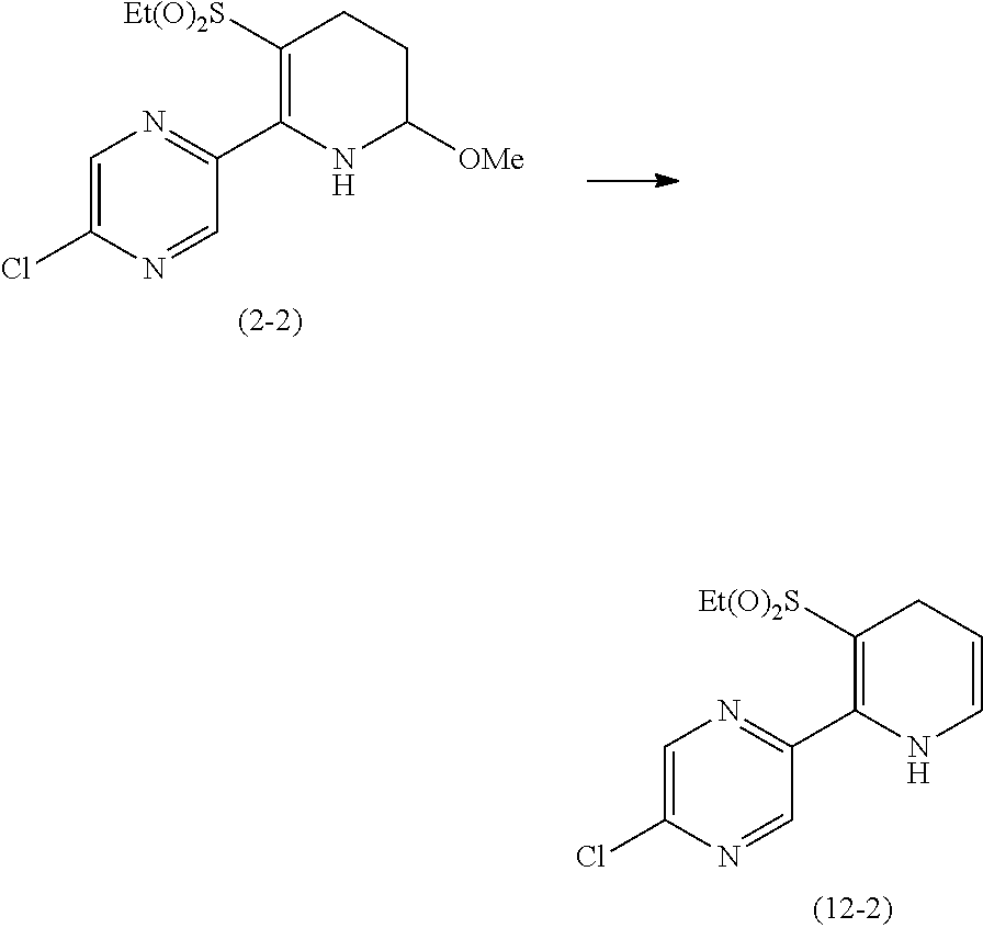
C1=C(Cl)N=CC(C2=C([Et(O)2S])CC=CN2)=N1.C1=C(Cl)N=CC(C2=C([Et(O)2S])CCC([OMe])N2)=N1
